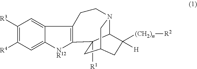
C12([R1])C3=C(C4=CC([R3])=C([R4])C=C4[NR12]3)CCN3C1C([H])([(CH2)n][R2])CC(C2)C3
